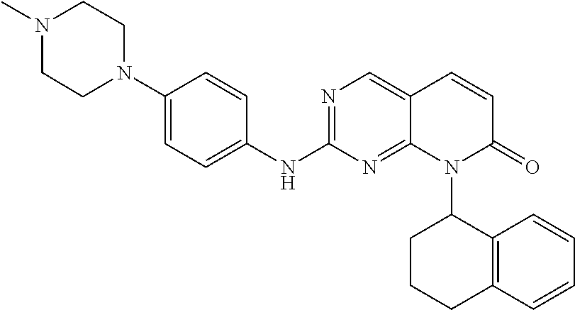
N1=C(NC2=CC=C(N3CCN(C)CC3)C=C2)N=C2C(=C1)C=CC(=O)N2C1CCCC2=C1C=CC=C2
